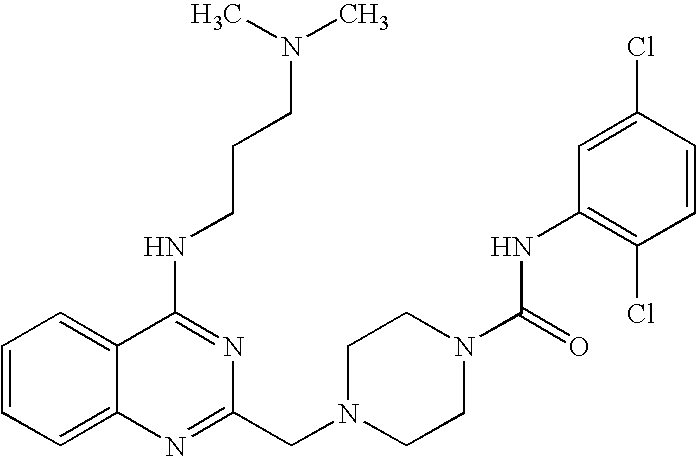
C1=CC=C2C(=C1)C(NCCCN(C)C)=NC(CN1CCN(C(NC3=C(Cl)C=CC(Cl)=C3)=O)CC1)=N2
